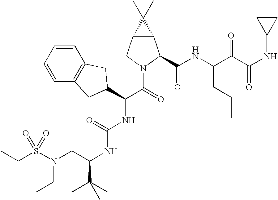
C1=CC=CC2=C1CC(C(C(=O)N1CC3C(C1C(NC(C(C(NC1CC1)=O)=O)CCC)=O)C3(C)C)NC(NC(C(C)(C)C)CN(S(CC)(=O)=O)CC)=O)C2
